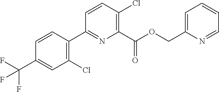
C1(Cl)=C(C2=NC(C(OCC3=CC=CC=N3)=O)=C(Cl)C=C2)C=CC(C(F)(F)F)=C1
